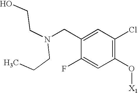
N(CC1=CC(Cl)=C(O[X1])C=C1F)(CCC)CCO
